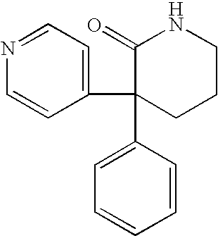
N1=CC=C(C2(C3=CC=CC=C3)CCCNC2=O)C=C1
